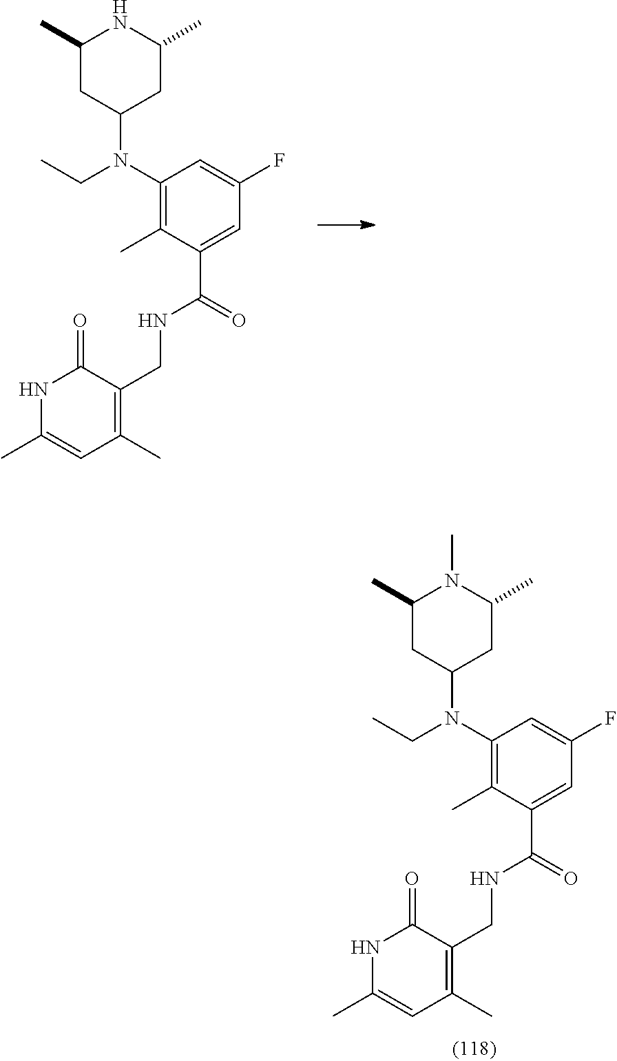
C1(N(CC)C2CC(C)NC(C)C2)=C(C)C(C(=O)NCC2=C(C)C=C(C)NC2=O)=CC(F)=C1.C1(N(CC)C2CC(C)N(C)C(C)C2)=C(C)C(C(=O)NCC2=C(C)C=C(C)NC2=O)=CC(F)=C1
